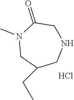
N1(C)CC(CC)CNCC1=O.Cl
